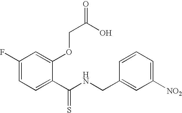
C1(F)=CC=C(C(NCC2=CC([NO2])=CC=C2)=S)C(OCC(=O)O)=C1
